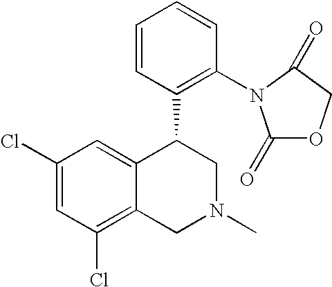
C1(Cl)=CC(Cl)=C2C(=C1)C(C1=C(N3C(=O)OCC3=O)C=CC=C1)CN(C)C2
